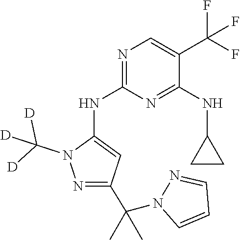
N1(C([D])([D])[D])N=C(C(C)(C)N2C=CC=N2)C=C1NC1=NC=C(C(F)(F)F)C(NC2CC2)=N1
